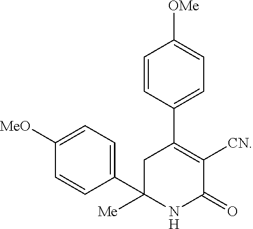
C1(C2([Me])NC(=O)C([CN])=C(C3=CC=C([OMe])C=C3)C2)=CC=C([MeO])C=C1
